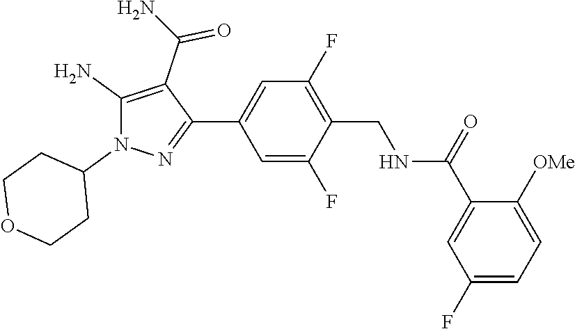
C1([OMe])=CC=C(F)C=C1C(NCC1=C(F)C=C(C2=NN(C3CCOCC3)C(N)=C2C(N)=O)C=C1F)=O
